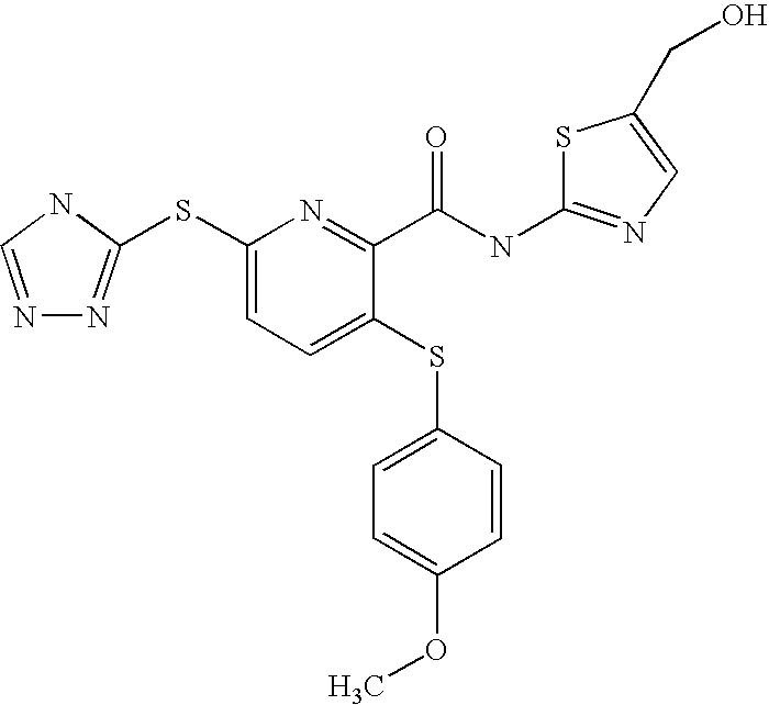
C1(SC2=NN=CN2)=CC=C(SC2=CC=C(OC)C=C2)C(C(NC2=NC=C(CO)S2)=O)=N1
